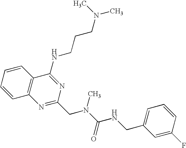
C1=CC=CC2=C1N=C(CN(C(=O)NCC1=CC=CC(F)=C1)C)N=C2NCCCN(C)C
